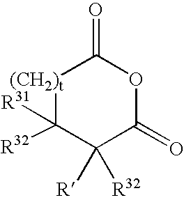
[(CH2)t]1C([R32])([R31])C([R])([R32])C(=O)OC1=O
